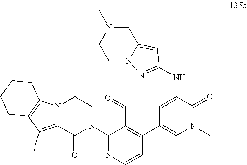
N12CCN(C)CC1=CC(NC1=CC(C3=C(C=O)C(N4CCN5C(=C(F)C6=C5CCCC6)C4=O)=NC=C3)=CN(C)C1=O)=N2
